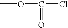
COC(=O)Cl
